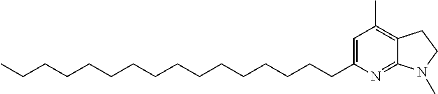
C1=C(CCCCCCCCCCCCCCCC)N=C2C(=C1C)CCN2C
